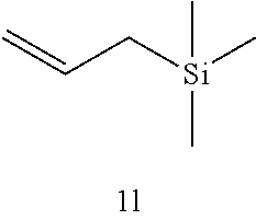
C=CC[Si](C)(C)C
